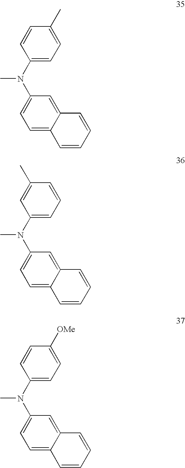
C1(N(C2=CC=C3C(=C2)C=CC=C3)C)=CC=C(C)C=C1.C1(N(C2=CC=C3C(=C2)C=CC=C3)C)=CC=CC(C)=C1.C1(N(C2=CC=C3C(=C2)C=CC=C3)C)=CC=C([OMe])C=C1
